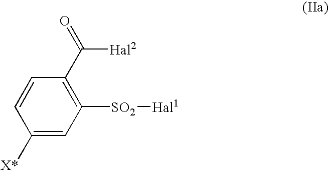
C1([X*])=CC([SO2][Hal1])=C(C(=O)[Hal2])C=C1
